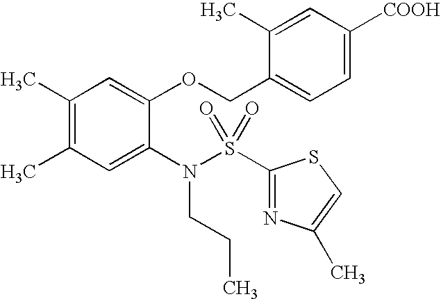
C1(C)=C(C)C=C(N(S(C2=NC(C)=CS2)(=O)=O)CCC)C(OCC2=CC=C([COOH])C=C2C)=C1
